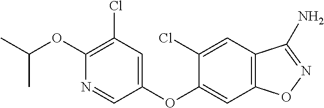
C1(OC2=CC3=C(C=C2Cl)C(N)=NO3)=CC(Cl)=C(OC(C)C)N=C1
